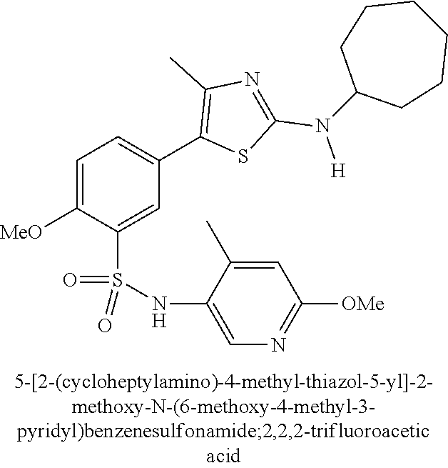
C1=C([MeO])C(S(NC2=CN=C([OMe])C=C2C)(=O)=O)=CC(C2=C(C)N=C(N([H])C3CCCCCC3)S2)=C1
